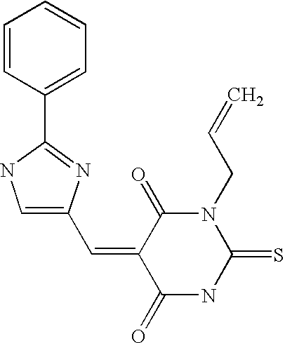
O=C1C(=CC2=CNC(C3=CC=CC=C3)=N2)C(=O)N(CC=C)C(=S)N1
